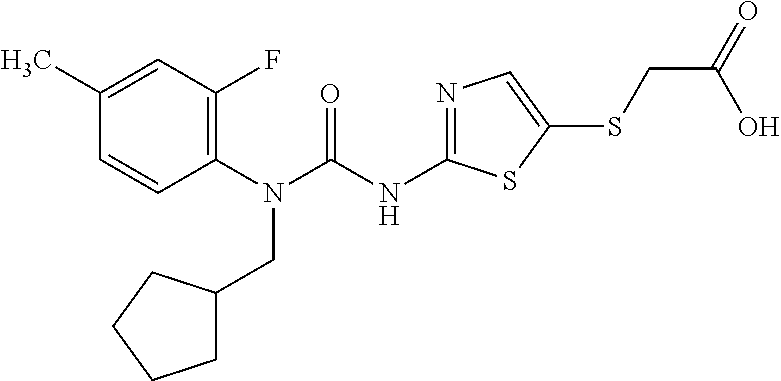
C1(N(CC2CCCC2)C(=O)NC2=NC=C(SCC(O)=O)S2)=C(F)C=C(C)C=C1
